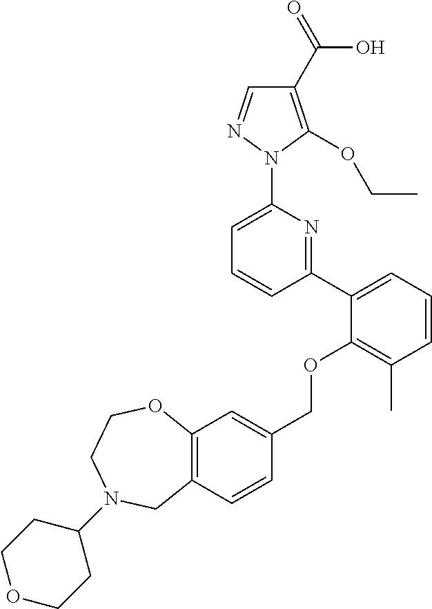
C1(C2=CC=CC(C)=C2OCC2=CC3=C(C=C2)CN(C2CCOCC2)CCO3)=NC(N2N=CC(C(=O)O)=C2OCC)=CC=C1
